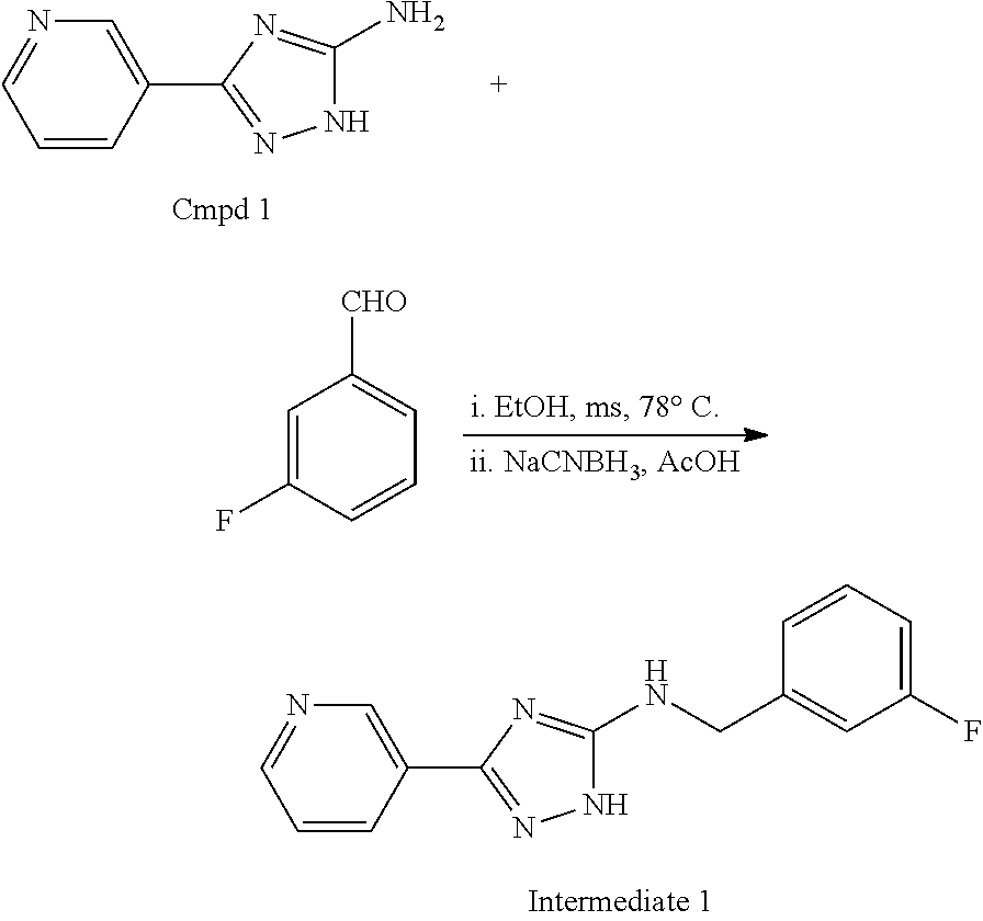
C1=CC(C2=NNC(N)=N2)=CN=C1.C1=C(F)C=CC=C1[CHO].C1=CC(C2=NNC(NCC3=CC(F)=CC=C3)=N2)=CN=C1
